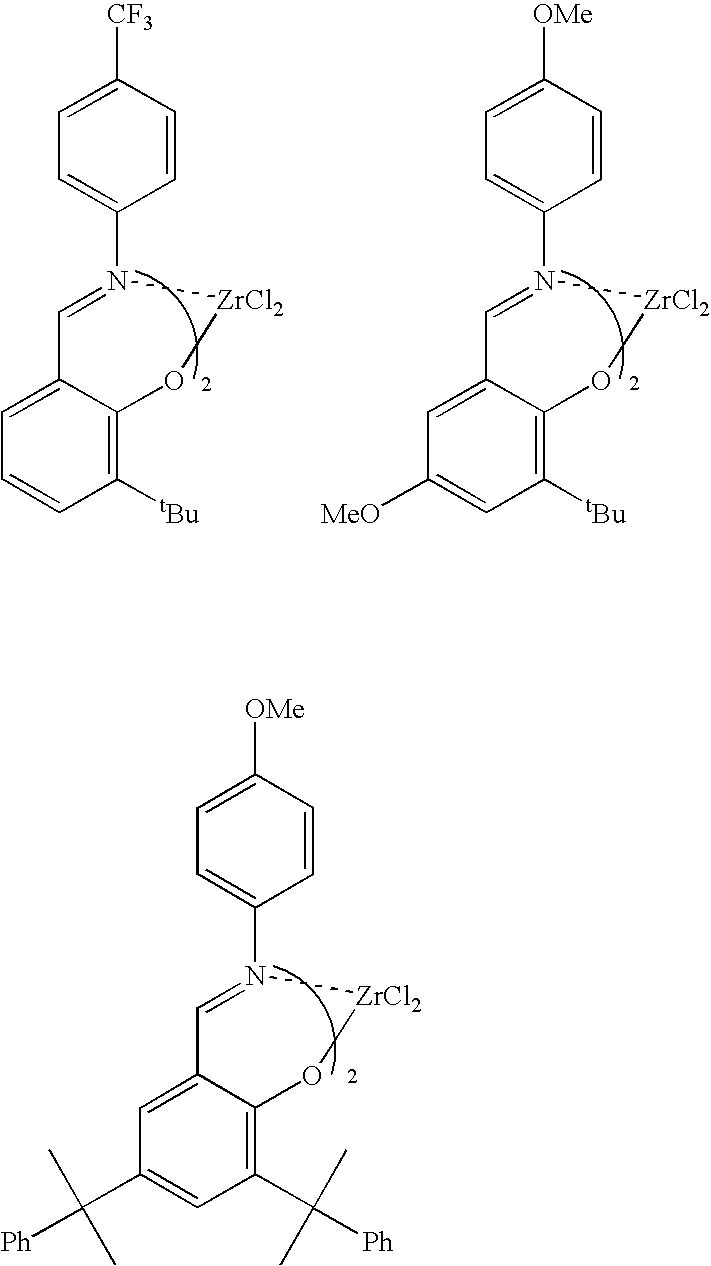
C1=C2C(=C([tBu])C=C1)O[ZrCl2]N(C1=CC=C([CF3])C=C1)=C2.C1=C2C(=C([tBu])C=C1[MeO])O[ZrCl2]N(C1=CC=C([OMe])C=C1)=C2.C1=C2C(=C(C(C)(C)[Ph])C=C1C(C)(C)[Ph])O[ZrCl2]N(C1=CC=C([OMe])C=C1)=C2
